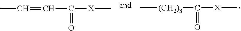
C[(CH2)3]C([X]C)=O.CC=CC([X]C)=O
